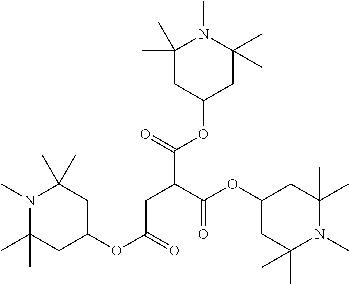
C(C(C(OC1CC(C)(C)N(C)C(C)(C)C1)=O)CC(OC1CC(C)(C)N(C)C(C)(C)C1)=O)(OC1CC(C)(C)N(C)C(C)(C)C1)=O
